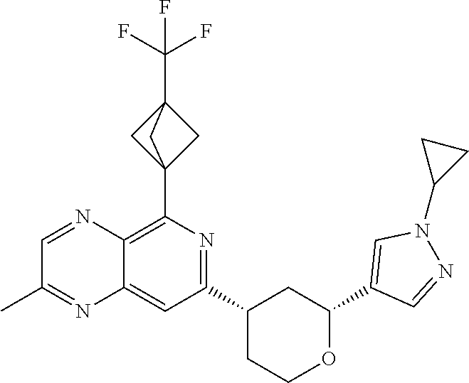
C12(C3=C4C(=CC(C5CCOC(C6=CN(C7CC7)N=C6)C5)=N3)N=C(C)C=N4)CC(C(F)(F)F)(C1)C2
